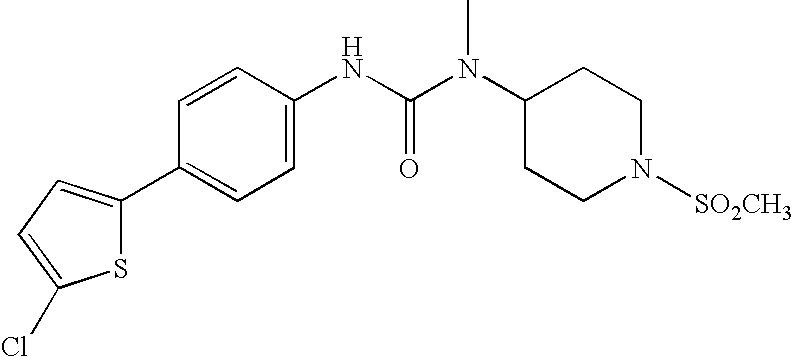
C1(C2=CC=C(Cl)S2)=CC=C(NC(=O)N(C2CCN([SO2CH3])CC2)C)C=C1
